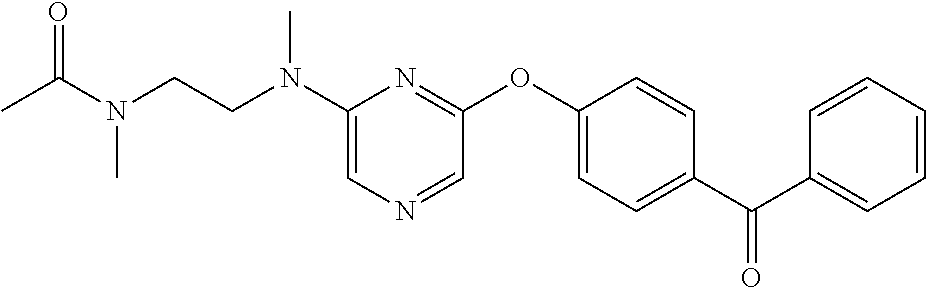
C1(N(CCN(C)C(=O)C)C)=CN=CC(OC2=CC=C(C(C3=CC=CC=C3)=O)C=C2)=N1
